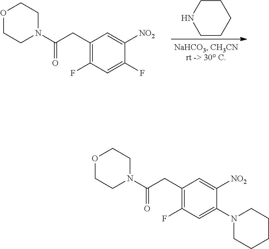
C1CCCCN1.C1(CC(N2CCOCC2)=O)=C(F)C=C(F)C([NO2])=C1.C1(CC(N2CCOCC2)=O)=C(F)C=C(N2CCCCC2)C([NO2])=C1
